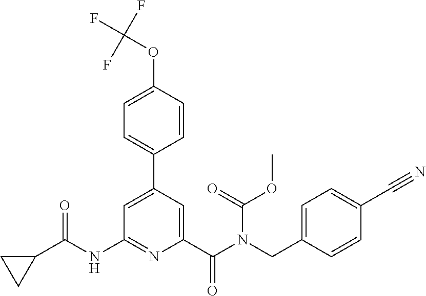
C1=C(C2=CC=C(OC(F)(F)F)C=C2)C=C(C(N(CC2=CC=C(C#N)C=C2)C(OC)=O)=O)N=C1NC(C1CC1)=O
